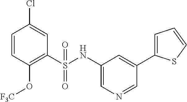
C1=CC(O[F3C])=C(S(NC2=CN=CC(C3=CC=CS3)=C2)(=O)=O)C=C1Cl
